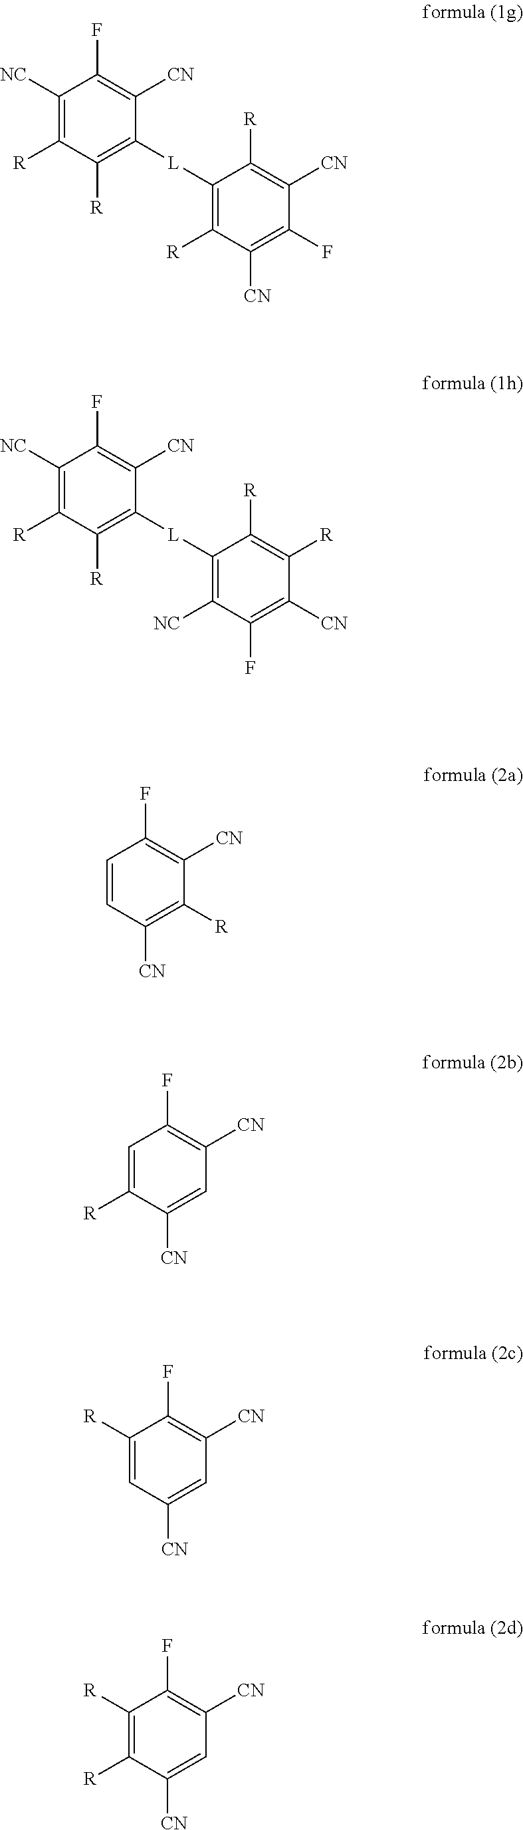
C1([NC])=C([R])C([R])=C([L]C2=C([R])C([CN])=C(F)C([CN])=C2[R])C([CN])=C1F.C1([NC])=C([R])C([R])=C([L]C2=C([NC])C(F)=C([CN])C([R])=C2[R])C([CN])=C1F.C1=CC([CN])=C([R])C([CN])=C1F.C1=C([R])C([CN])=CC([CN])=C1F.C1([R])=CC([CN])=CC([CN])=C1F.C1([R])=C([R])C([CN])=CC([CN])=C1F
